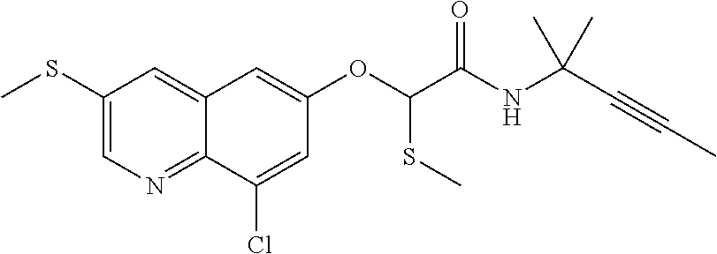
C1(SC)=CN=C2C(=C1)C=C(OC(C(NC(C#CC)(C)C)=O)SC)C=C2Cl
